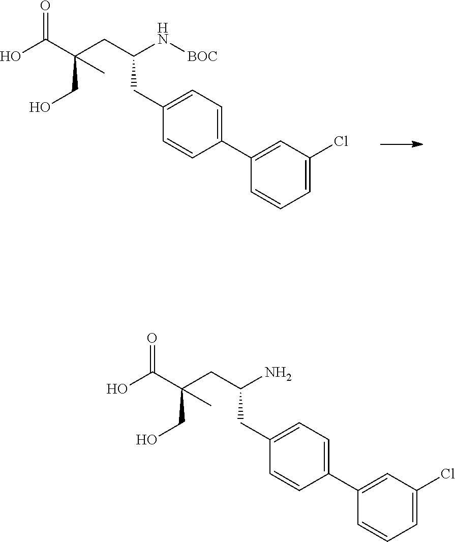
OC(C(CO)(CC(N)CC1=CC=C(C2=CC(Cl)=CC=C2)C=C1)C)=O.OC(C(CO)(CC(N[BOC])CC1=CC=C(C2=CC(Cl)=CC=C2)C=C1)C)=O
